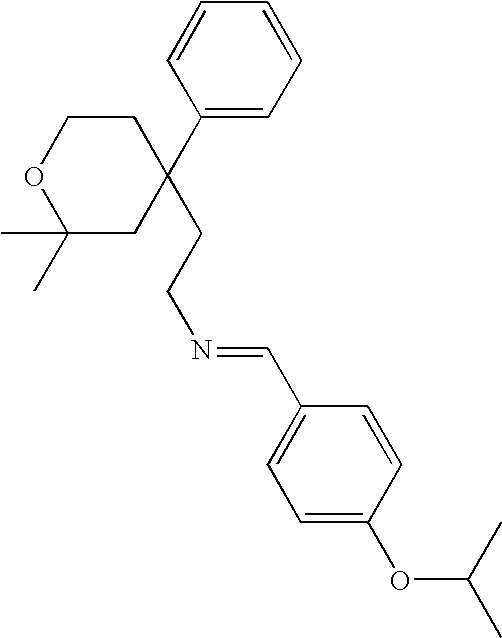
C1(C2(CCN=CC3=CC=C(OC(C)C)C=C3)CCOC(C)(C)C2)=CC=CC=C1
